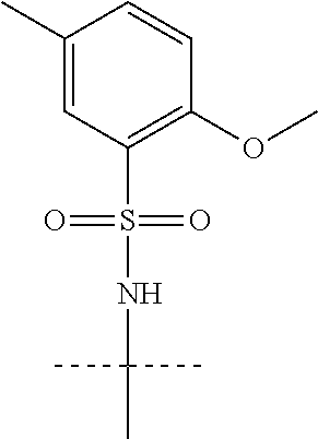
C1(C)=CC(S(NC(C)(C)C)(=O)=O)=C(OC)C=C1
